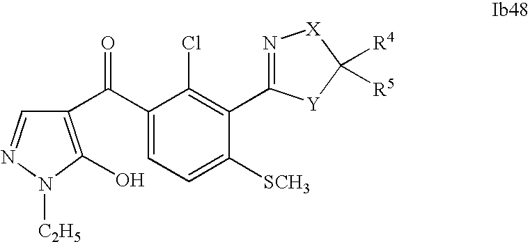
C1(C(C2=C(O)N([C2H5])N=C2)=O)=CC=C([SCH3])C(C2=N[X]C([R4])([R5])[Y]2)=C1Cl
